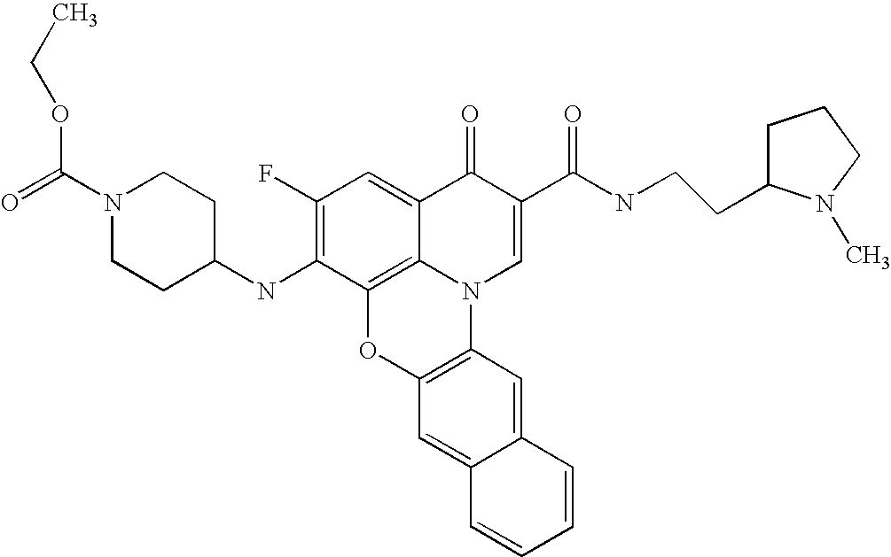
C1(F)=C(NC2CCN(C(=O)OCC)CC2)C2=C3C(=C1)C(=O)C(C(NCCC1CCCN1C)=O)=CN3C1=C(O2)C=C2C(=C1)C=CC=C2
